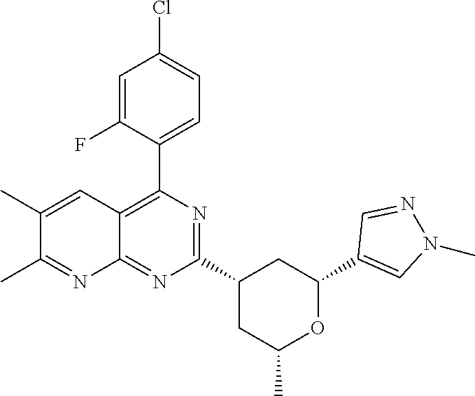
C1(C2=CN(C)N=C2)OC(C)CC(C2=NC(C3=CC=C(Cl)C=C3F)=C3C(=N2)N=C(C)C(C)=C3)C1
